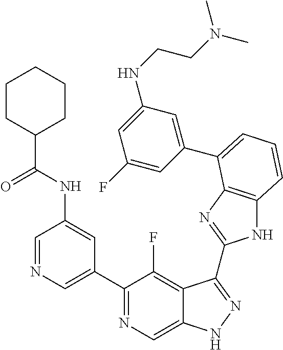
C1=NC=C(C2=NC=C3C(=C2F)C(C2=NC4=C(N2)C=CC=C4C2=CC(NCCN(C)C)=CC(F)=C2)=NN3)C=C1NC(C1CCCCC1)=O
